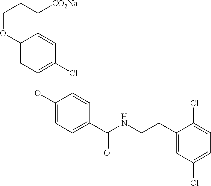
C1(OC2=C(Cl)C=C3C(=C2)OCCC3[CO2Na])=CC=C(C(NCCC2=CC(Cl)=CC=C2Cl)=O)C=C1
